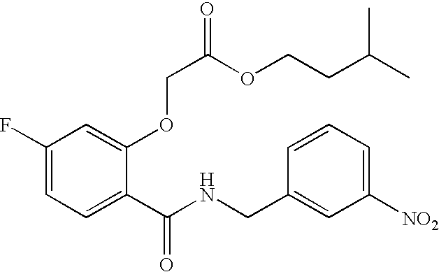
C1(F)=CC=C(C(NCC2=CC([NO2])=CC=C2)=O)C(OCC(OCCC(C)C)=O)=C1
